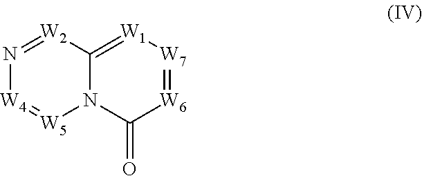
N1=[W2]C2=[W1][W7]=[W6]C(=O)N2[W5]=[W4]1
